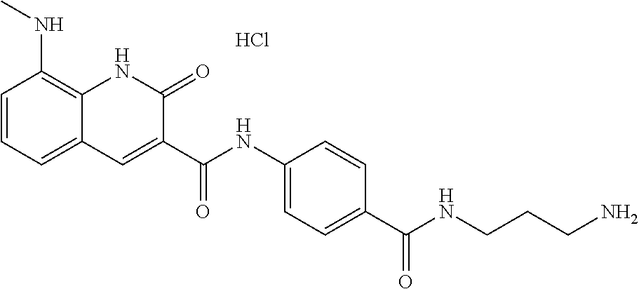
C(=O)(NC1=CC=C(C(NCCCN)=O)C=C1)C1=CC2=CC=CC(NC)=C2NC1=O.Cl
